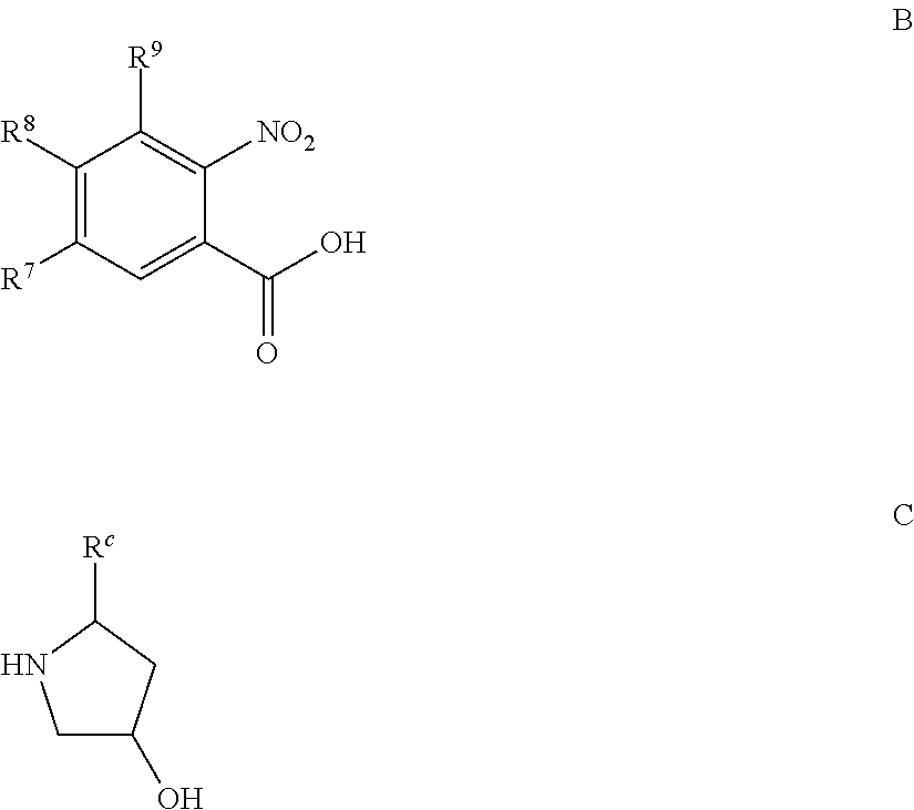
C1([R8])=C([R7])C=C(C(=O)O)C([NO2])=C1[R9].C1C(O)CC([Rc])N1
